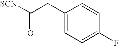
[SCN]C(CC1=CC=C(F)C=C1)=O
